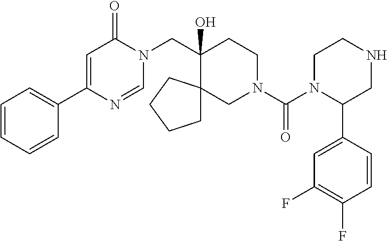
C1(C2=CC=CC=C2)=CC(=O)N(CC2(O)CCN(C(=O)N3C(C4=CC(F)=C(F)C=C4)CNCC3)CC23CCCC3)C=N1
